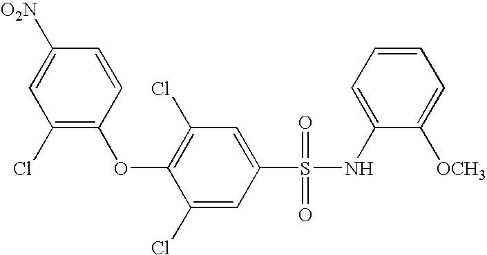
C1([O2N])=CC(Cl)=C(OC2=C(Cl)C=C(S(NC3=CC=CC=C3[OCH3])(=O)=O)C=C2Cl)C=C1
